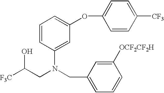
C(CN(CC1=CC=CC([OCF2CF2H])=C1)C1=CC(OC2=CC=C([CF3])C=C2)=CC=C1)([F3C])O
